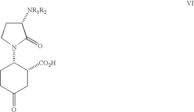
C1CC(=O)CC([CO2H])C1N1C(=O)C([NR1R2])CC1
